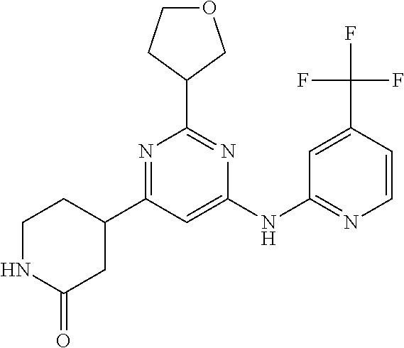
C1=C(NC2=NC=CC(C(F)(F)F)=C2)N=C(C2COCC2)N=C1C1CCNC(=O)C1
